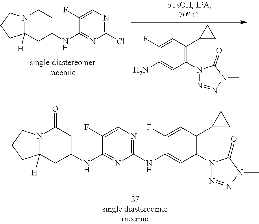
N12C([H])(CC(NC3=NC(Cl)=NC=C3F)CC1)CCC2.C1(N2N=NN(C)C2=O)=C(C2CC2)C=C(F)C(N)=C1.C1(F)=CN=C(NC2=CC(N3N=NN(C)C3=O)=C(C3CC3)C=C2F)N=C1NC1CC(=O)N2C([H])(C1)CCC2
